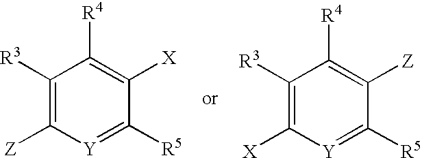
C1([R3])=C([Z])[Y]=C([R5])C([X])=C1[R4].C1([R3])=C([X])[Y]=C([R5])C([Z])=C1[R4]
